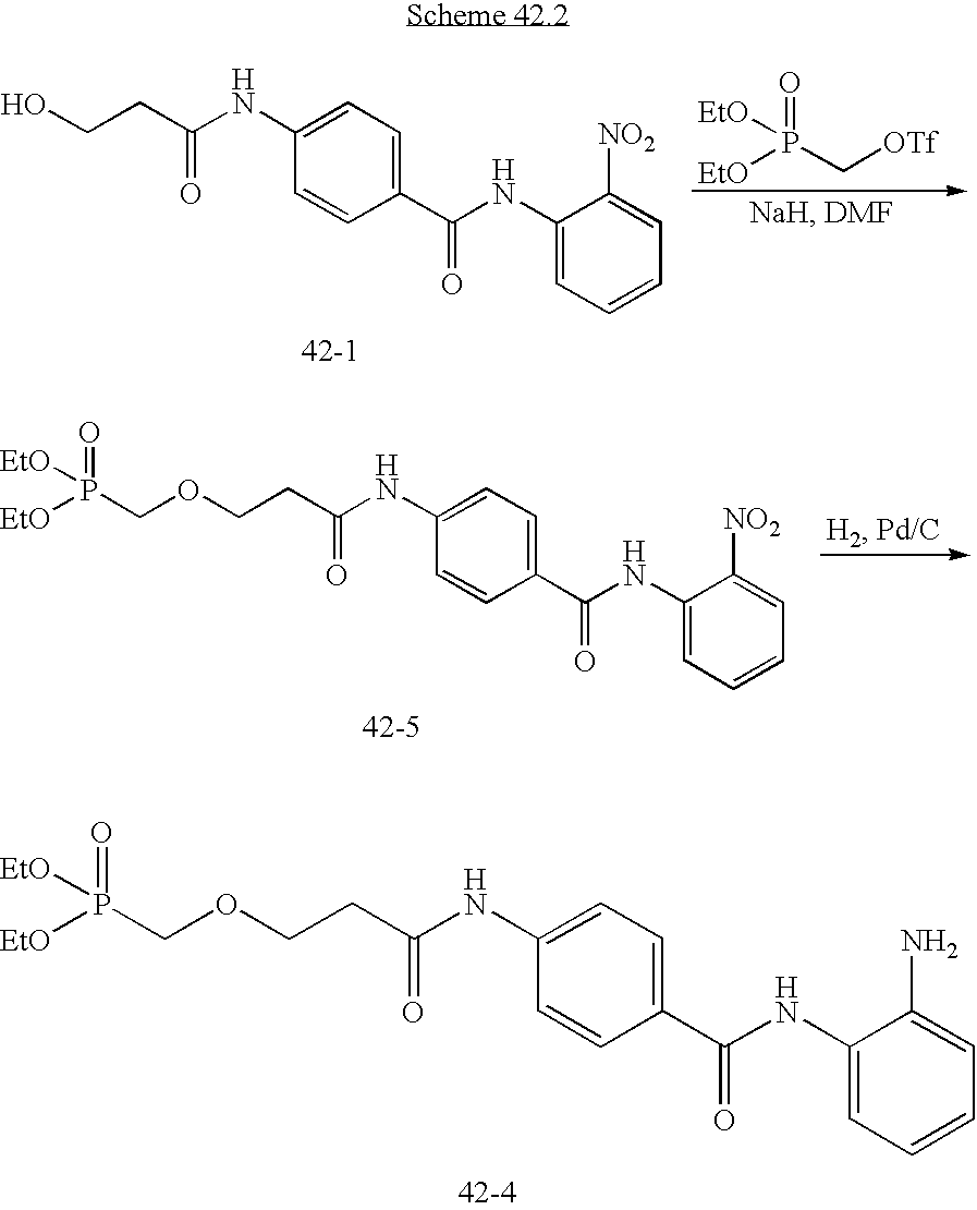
P(=O)([EtO])([EtO])C[OTf].C1(NC(C2=CC=C(NC(CCO)=O)C=C2)=O)=CC=CC=C1[NO2].C1(NC(C2=CC=C(NC(CCOCP(=O)([EtO])[EtO])=O)C=C2)=O)=CC=CC=C1[NO2].C1(NC(C2=CC=C(NC(CCOCP(=O)([EtO])[EtO])=O)C=C2)=O)=CC=CC=C1N
